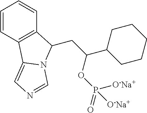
C1=CC2=C(C=C1)C(CC(C1CCCCC1)OP([O-Na+])(=O)[O-Na+])N1C2=CN=C1
